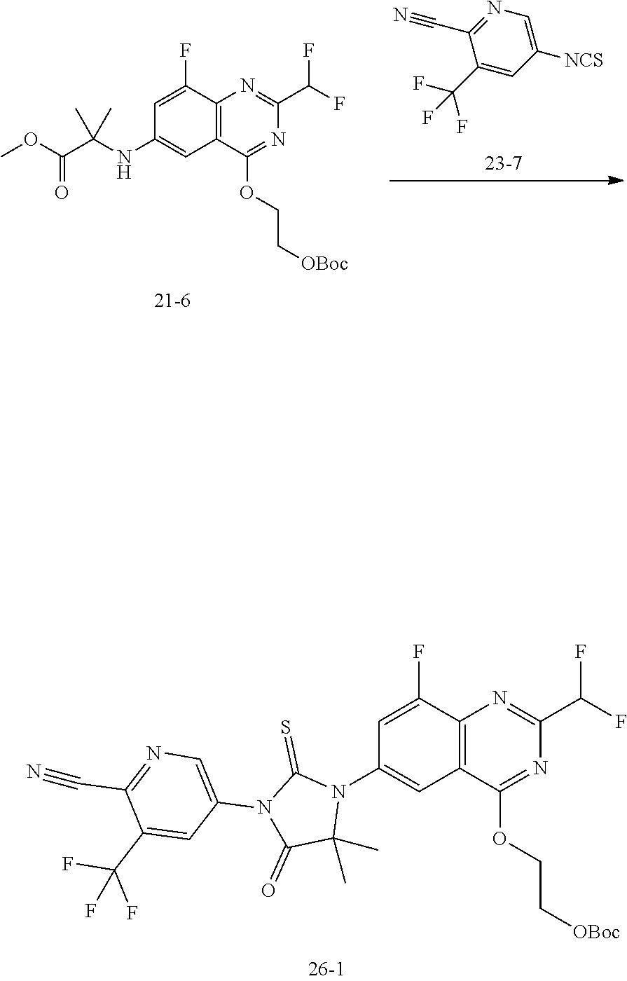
N1(C2=CC3=C(C(F)=C2)N=C(C(F)F)N=C3OCC[OBoc])C(=S)N(C2=CN=C(C#N)C(C(F)(F)F)=C2)C(=O)C1(C)C.O(C(C(NC1=CC2=C(C(F)=C1)N=C(C(F)F)N=C2OCC[OBoc])(C)C)=O)C.C1(C(F)(F)F)=CC([NCS])=CN=C1C#N
